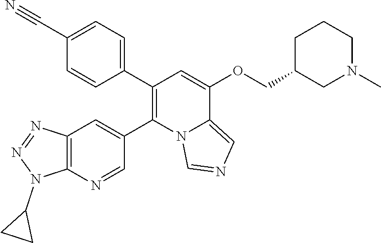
C1=C(C#N)C=CC(C2=C(C3=CC4=C(N=C3)N(C3CC3)N=N4)N3C(=CN=C3)C(OCC3CN(C)CCC3)=C2)=C1
